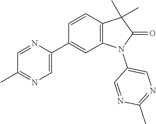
C1(C2=CN=C(C)C=N2)=CC2=C(C=C1)C(C)(C)C(=O)N2C1=CN=C(C)N=C1
